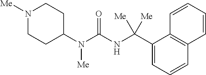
N1([Me])CCC(N(C(=O)NC(C2=CC=CC3=C2C=CC=C3)([Me])[Me])[Me])CC1
